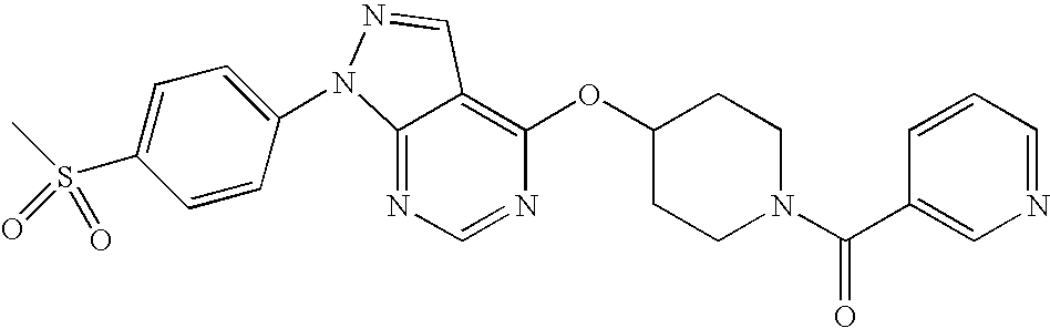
C12=NC=NC(OC3CCN(C(C4=CN=CC=C4)=O)CC3)=C1C=NN2C1=CC=C(S(C)(=O)=O)C=C1
